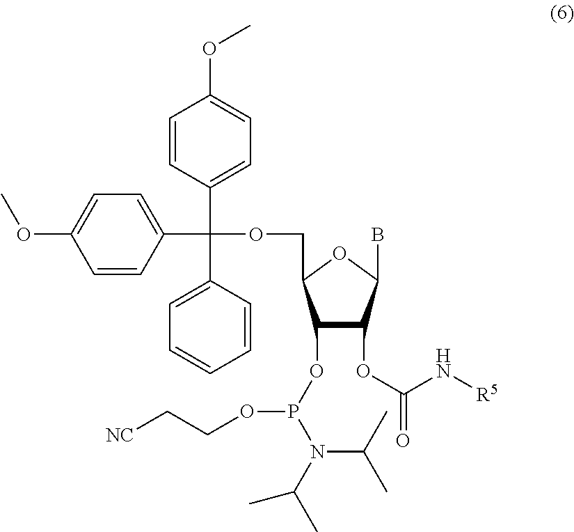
C1=CC(C(C2=CC=C(OC)C=C2)(OCC2C(OP(OCC[NC])N(C(C)C)C(C)C)C(OC(=O)N[R5])C(B)O2)C2=CC=CC=C2)=CC=C1OC
